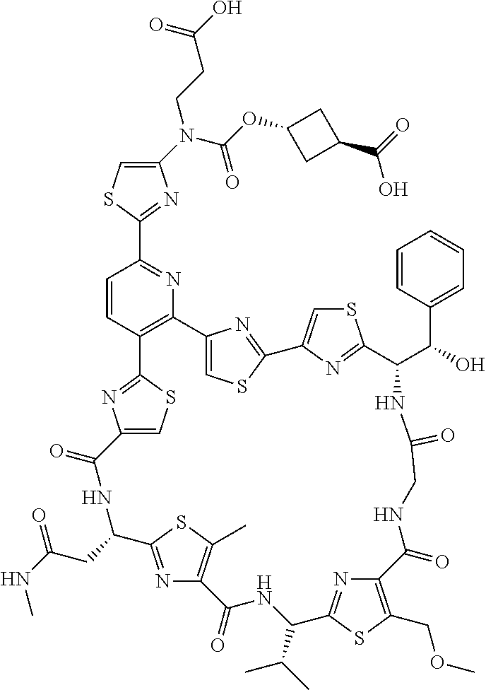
C1(N(C(=O)OC2CC(C(O)=O)C2)CCC(O)=O)=CSC(C2=NC3=C(C=C2)C2=NC(=CS2)C(=O)NC(CC(NC)=O)C2=NC(=C(C)S2)C(=O)NC(C(C)C)C2=NC(=C(COC)S2)C(=O)NCC(=O)NC(C(C2=CC=CC=C2)O)C2=NC(=CS2)C2=NC3=CS2)=N1
